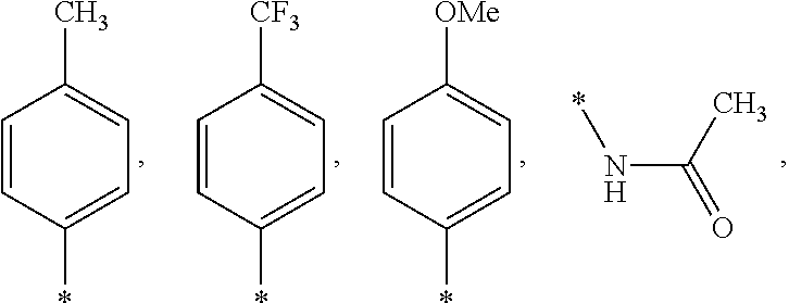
C1=CC(*)=CC=C1C.C1=CC(*)=CC=C1[CF3].C1=CC(*)=CC=C1[OMe].N(C(=O)C)*
